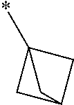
*C12CC(C1)C2
